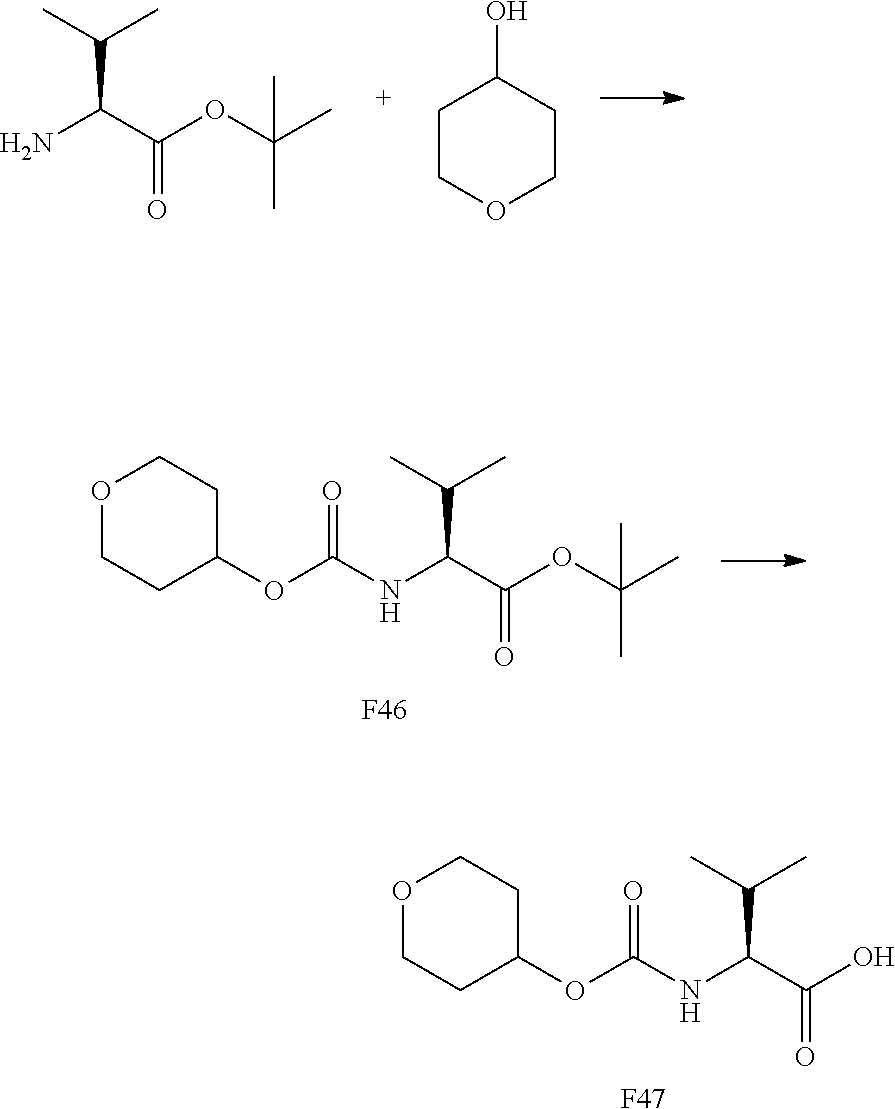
NC(C(OC(C)(C)C)=O)C(C)C.C1COCCC1O.N(C(C(OC(C)(C)C)=O)C(C)C)C(OC1CCOCC1)=O.[F46].N(C(C(O)=O)C(C)C)C(OC1CCOCC1)=O.[F47]
